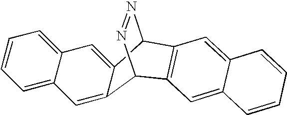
C12=CC3=CC=CC=C3C=C1C1N=NC2C2=C1C=C1C(=C2)C=CC=C1
